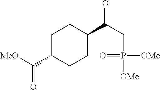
C1C(C([MeO])=O)CCC(C(CP([OMe])(=O)[OMe])=O)C1
